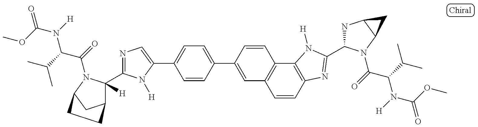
COC(N([H])C(C(C)C)C(=O)N1C([H])(C2=NC=C(C3=CC=C(C4=CC5=C(C=C4)C4=C(C=C5)N=C(C5NC6C(N5C(=O)C(C(C)C)N([H])C(OC)=O)C6)N4[H])C=C3)N2[H])C2CC1CC2)=O
